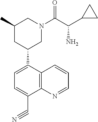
C1(C2CN(C(C(C3CC3)N)=O)CC(C)C2)=CC=C(C#N)C2=C1C=CC=N2
